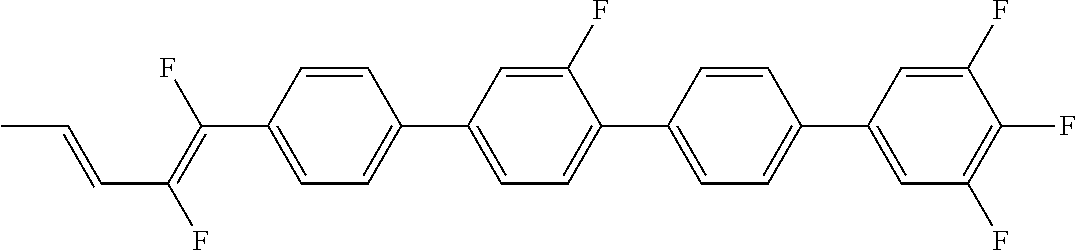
C(C1=CC=C(C2=CC=C(C3=CC=C(C4=CC(F)=C(F)C(F)=C4)C=C3)C(F)=C2)C=C1)(=C(F)C=CC)F
